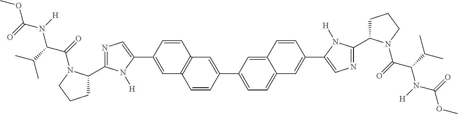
C1=C(C2=CN=C(C3CCCN3C(=O)C(C(C)C)N(C(OC)=O)[H])N2[H])C=CC2=C1C=CC(C1=CC=C3C=C(C4=CN=C(C5CCCN5C(=O)C(C(C)C)N(C(OC)=O)[H])N4[H])C=CC3=C1)=C2
